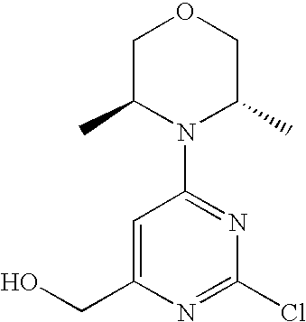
C1C(C)N(C2=NC(Cl)=NC(CO)=C2)C(C)CO1
